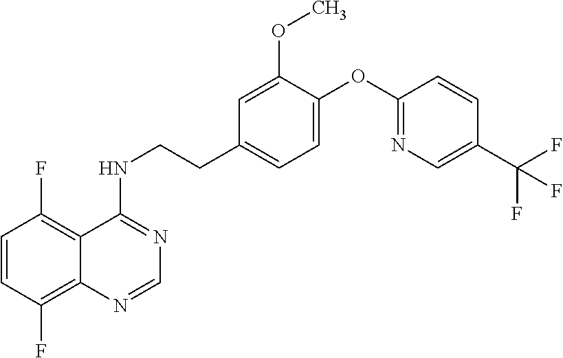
C1=CC(F)=C2C(=C1F)C(NCCC1=CC=C(OC3=NC=C(C(F)(F)F)C=C3)C(OC)=C1)=NC=N2
